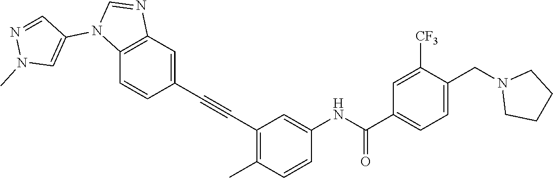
C1=C(CN2CCCC2)C([CF3])=CC(C(NC2=CC(C#CC3=CC4=C(C=C3)N(C3=CN(C)N=C3)C=N4)=C(C)C=C2)=O)=C1
